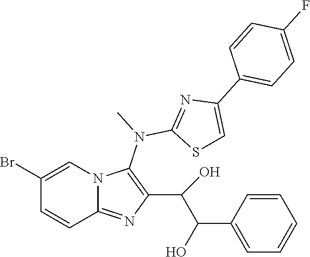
BrC1=CN2C(=NC(C(C(C3=CC=CC=C3)O)O)=C2N(C)C2=NC(C3=CC=C(F)C=C3)=CS2)C=C1
